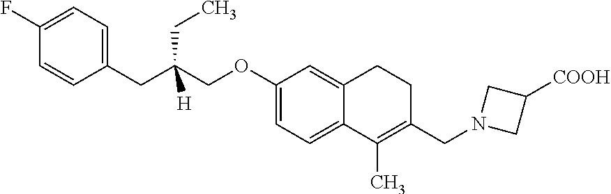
C1=C(F)C=CC(CC(COC2=CC=C3C(=C2)CCC(CN2CC([COOH])C2)=C3C)([H])CC)=C1
